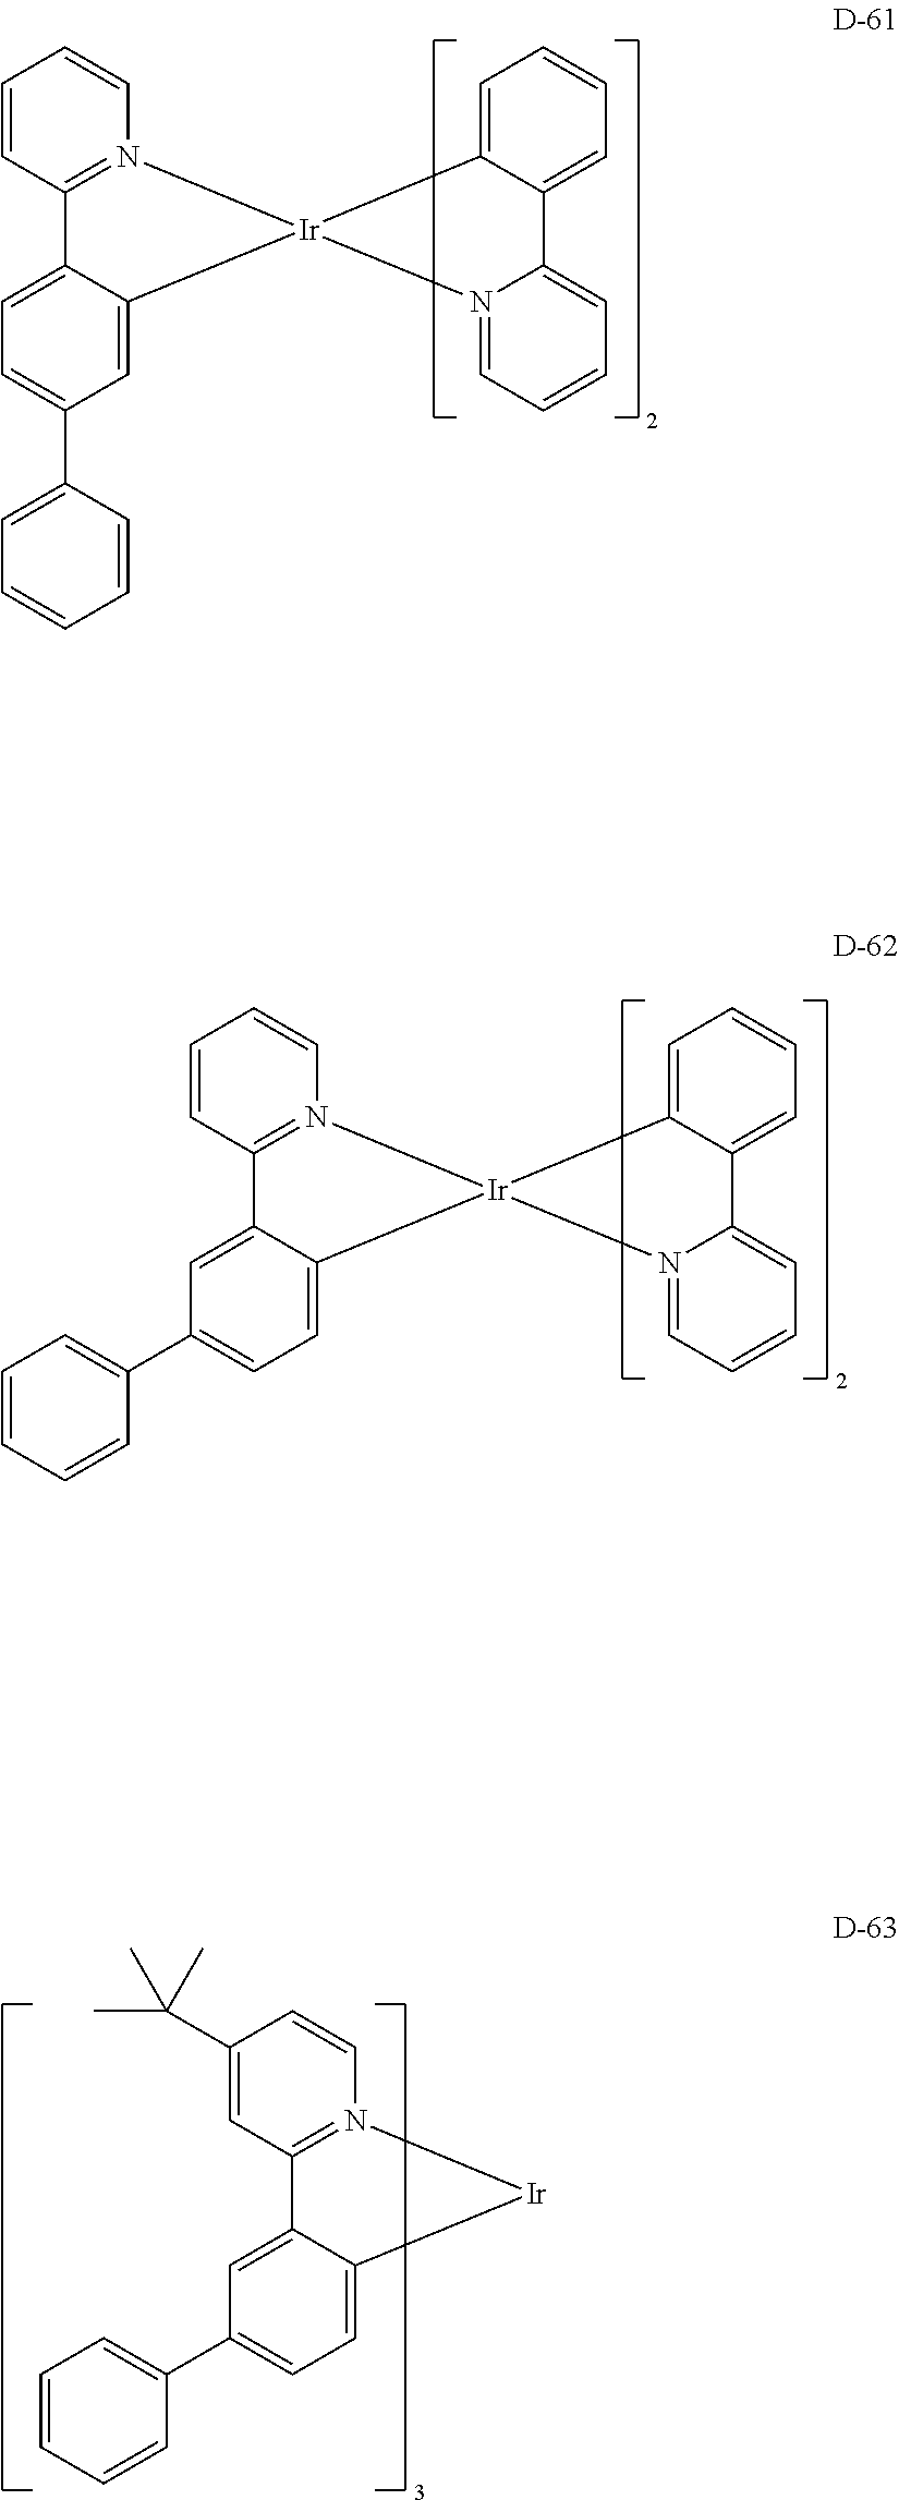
C1=CN2=C(C=C1)C1=CC=C(C3=CC=CC=C3)C=C1[Ir]21C2=CC=CC=C2C2=CC=CC=N21.C1=CN2=C(C=C1)C1=CC(C3=CC=CC=C3)=CC=C1[Ir]21C2=CC=CC=C2C2=CC=CC=N21.C1=CN2=C(C=C1C(C)(C)C)C1=CC(C3=CC=CC=C3)=CC=C1[Ir]2
